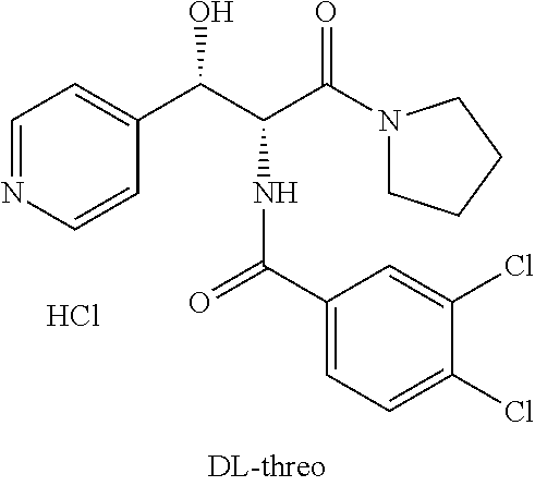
C1=NC=CC(C(C(C(N2CCCC2)=O)NC(=O)C2=CC=C(Cl)C(Cl)=C2)O)=C1.Cl
